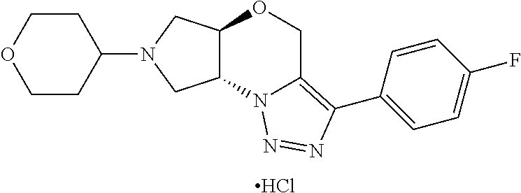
C1(N2CC3C(C2)N2C(=C(C4=CC=C(F)C=C4)N=N2)CO3)CCOCC1.Cl
